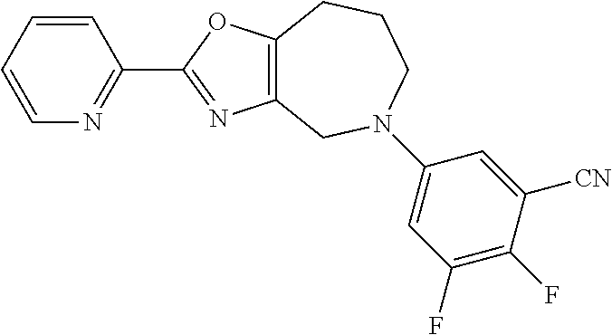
C1=CC=CN=C1C1=NC2=C(O1)CCCN(C1=CC(F)=C(F)C([CN])=C1)C2
